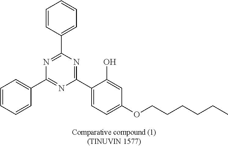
C1=CC(C2=NC(C3=CC=CC=C3)=NC(C3=CC=C(OCCCCCC)C=C3O)=N2)=CC=C1
